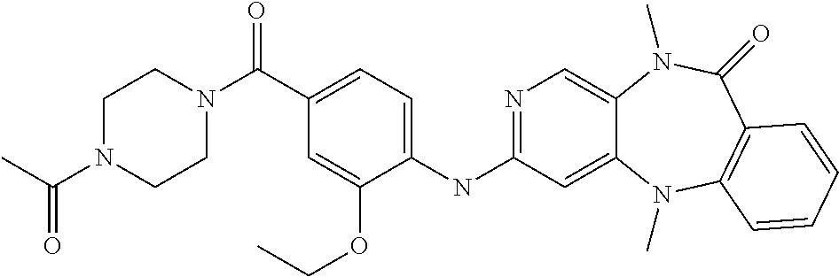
C1(NC2=NC=C3C(=C2)N(C)C2=C(C(=O)N3C)C=CC=C2)=CC=C(C(N2CCN(C(C)=O)CC2)=O)C=C1OCC
